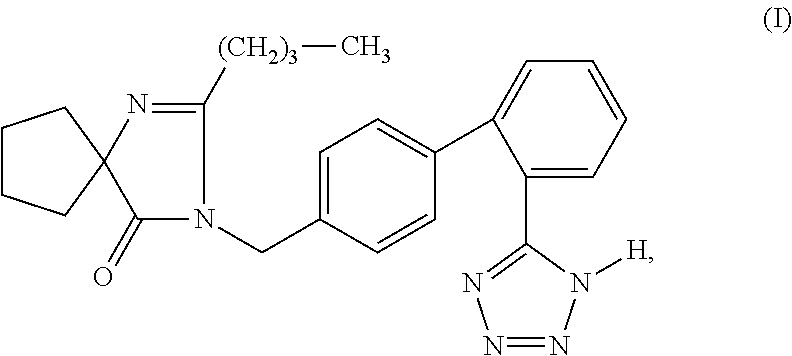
N1=NN([H])C(C2=CC=CC=C2C2=CC=C(CN3C(=O)C4(N=C3[(CH2)3]C)CCCC4)C=C2)=N1
